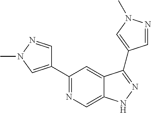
C1(C2=CN(C)N=C2)=NC=C2C(=C1)C(C1=CN(C)N=C1)=NN2
